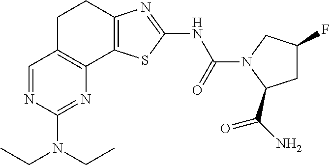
C1C2=C(C3=C(C1)N=C(NC(=O)N1CC(F)CC1C(N)=O)S3)N=C(N(CC)CC)N=C2
